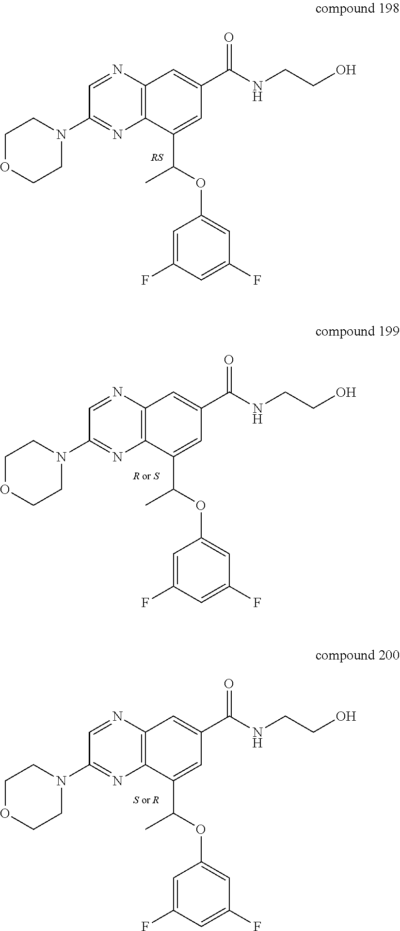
C1=NC2=C(N=C1N1CCOCC1)C(C(OC1=CC(F)=CC(F)=C1)C)=CC(C(NCCO)=O)=C2.C1=NC2=C(N=C1N1CCOCC1)C(C(OC1=CC(F)=CC(F)=C1)C)=CC(C(NCCO)=O)=C2.C1=NC2=C(N=C1N1CCOCC1)C(C(OC1=CC(F)=CC(F)=C1)C)=CC(C(NCCO)=O)=C2
